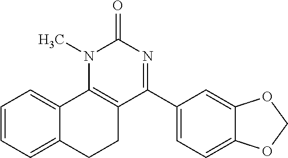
C1=CC=C2C(=C1)C1=C(CC2)C(C2=CC=C3C(=C2)OCO3)=NC(=O)N1C
